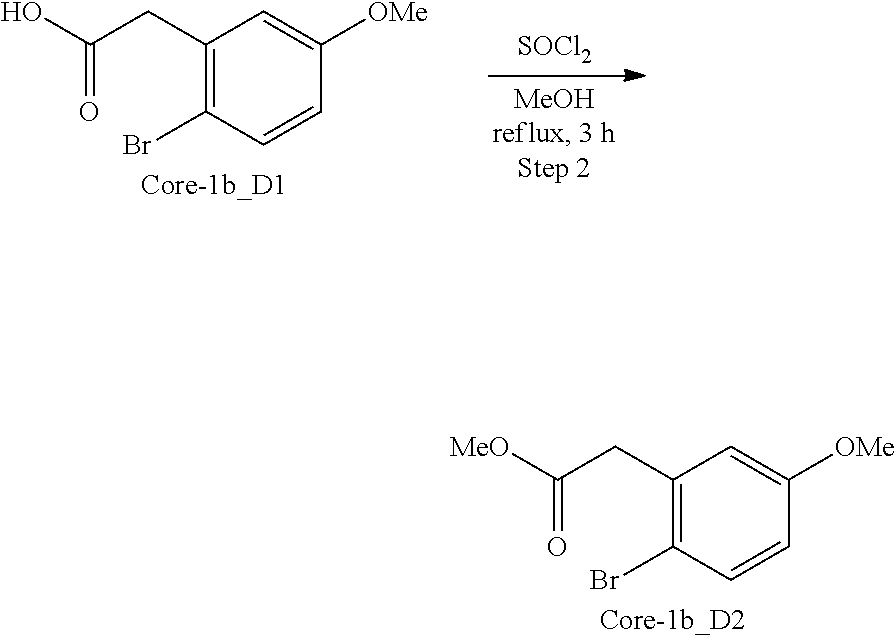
C1(CC(=O)O)=C(Br)C=CC([OMe])=C1.[SOCl2].C1(CC(=O)[MeO])=C(Br)C=CC([OMe])=C1
